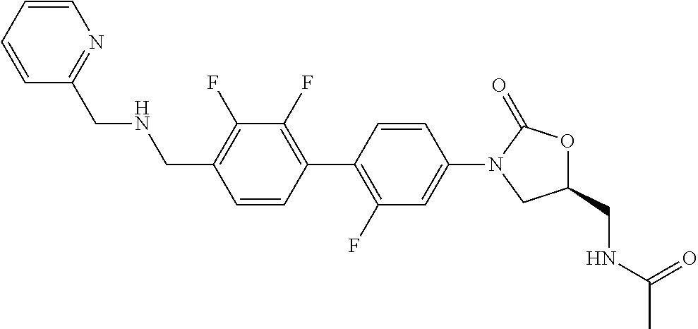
C1=CC(C2=C(F)C=C(N3CC(CNC(C)=O)OC3=O)C=C2)=C(F)C(F)=C1CNCC1=NC=CC=C1
